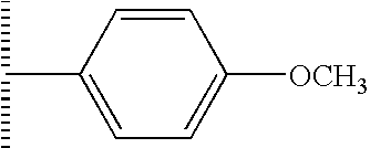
C1=CC(C(C)C)=CC=C1[OCH3]
